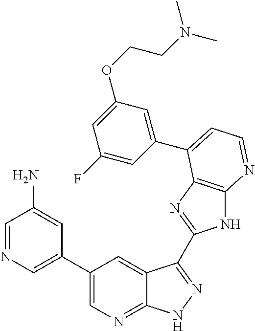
C1(C2=CN=CC(N)=C2)=CN=C2C(=C1)C(C1=NC3=C(N1)N=CC=C3C1=CC(OCCN(C)C)=CC(F)=C1)=NN2
